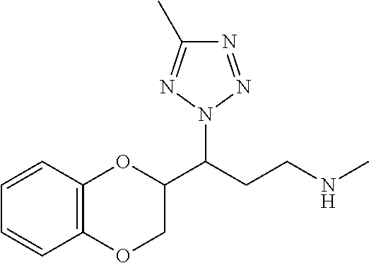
C1(C(CCNC)N2N=NC(C)=N2)OC2=C(OC1)C=CC=C2
